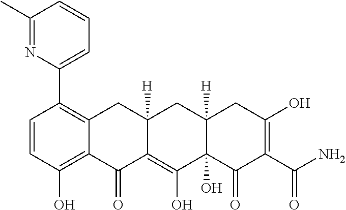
C1=CC(O)=C2C(=C1C1=CC=CC(C)=N1)CC1([H])C(=C(O)C3(O)C([H])(C1)CC(O)=C(C(N)=O)C3=O)C2=O
